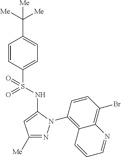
C1=CC(S(=O)(NC2=CC([Me])=NN2C2=C3C(=C(Br)C=C2)N=CC=C3)=O)=CC=C1C([Me])([Me])[Me]
